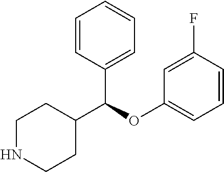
C1NCCC(C(OC2=CC=CC(F)=C2)C2=CC=CC=C2)C1
